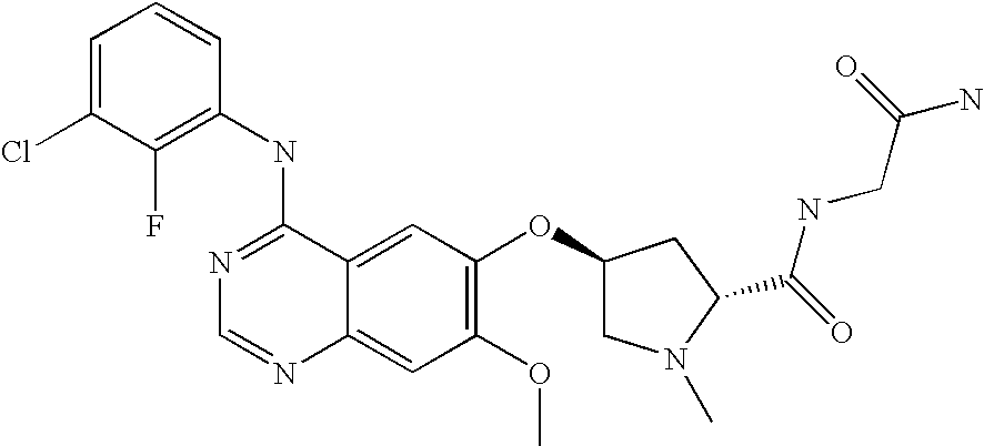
C1=C(Cl)C(F)=C(NC2=NC=NC3=CC(OC)=C(OC4CN(C)C(C(=O)NCC(N)=O)C4)C=C23)C=C1
